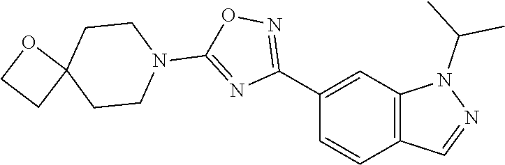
C12=C(C=C(C3=NOC(N4CCC5(CC4)OCC5)=N3)C=C1)N(C(C)C)N=C2
